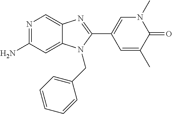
N1=C(N)C=C2C(=C1)N=C(C1=CN(C)C(=O)C(C)=C1)N2CC1=CC=CC=C1
